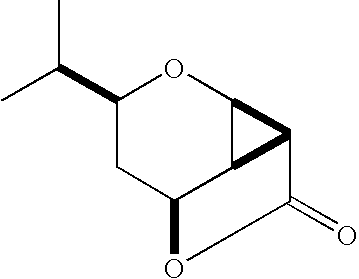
CC(C1CC2C3C(O1)C3C(=O)O2)C
